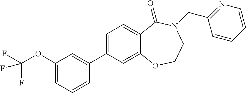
C1=C(C2=CC(OC(F)(F)F)=CC=C2)C=C2C(=C1)C(=O)N(CC1=NC=CC=C1)CCO2
